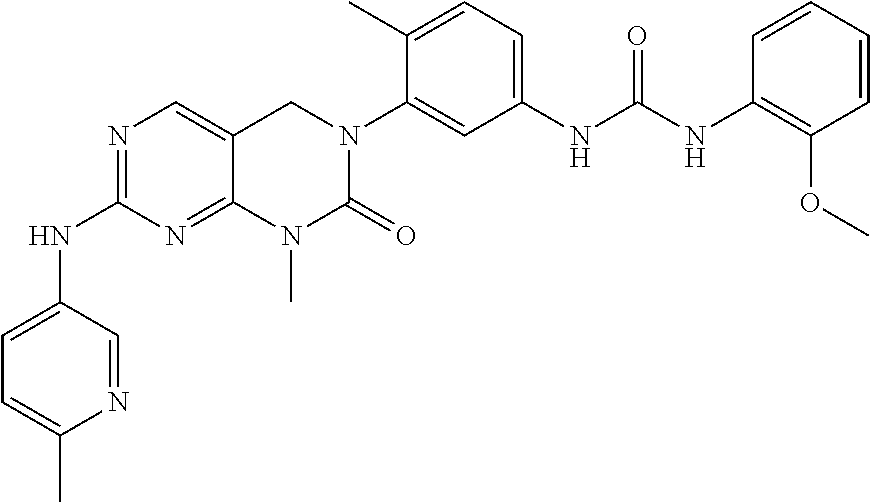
N1=C(NC2=CC=C(C)N=C2)N=C2C(=C1)CN(C1=CC(NC(=O)NC3=C(OC)C=CC=C3)=CC=C1C)C(=O)N2C
